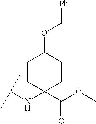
C(NC1(C(OC)=O)CCC(OC[Ph])CC1)(C)C
